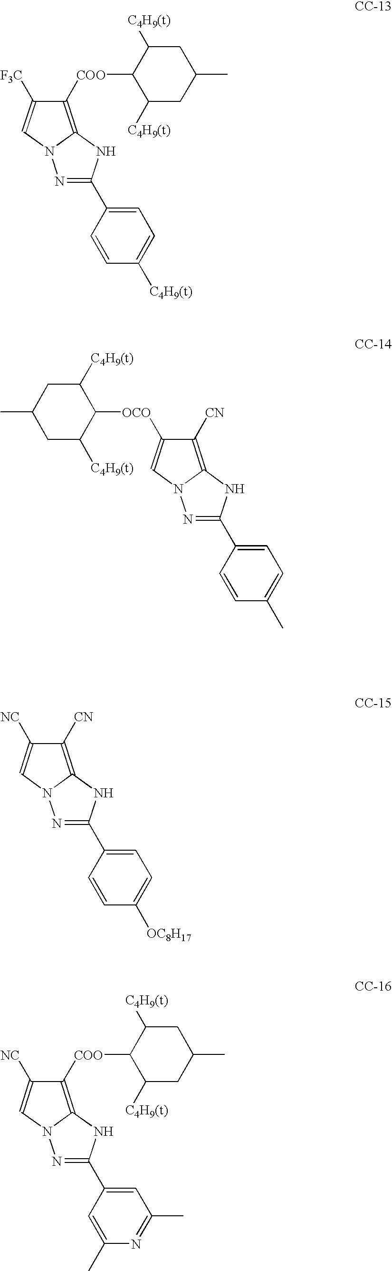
C1([COO]C2C([C4H9(t)])CC(C)CC2[C4H9(t)])=C2N(C=C1[F3C])N=C(C1=CC=C([C4H9(t)])C=C1)N2.C1([CN])=C2N(C=C1[OCO]C1C([C4H9(t)])CC(C)CC1[C4H9(t)])N=C(C1=CC=C(C)C=C1)N2.C1([CN])=C2N(C=C1[NC])N=C(C1=CC=C([OC8H17])C=C1)N2.C1([COO]C2C([C4H9(t)])CC(C)CC2[C4H9(t)])=C2N(C=C1[NC])N=C(C1=CC(C)=NC(C)=C1)N2
